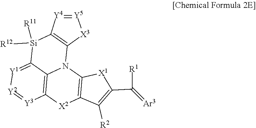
C12=C(N3C4=C([X2]C5=C3[X1]C(C(=[Ar3])[R1])=C5[R2])[Y3]=[Y2][Y1]=C4[Si]1([R12])[R11])[X3][Y5]=[Y4]2
